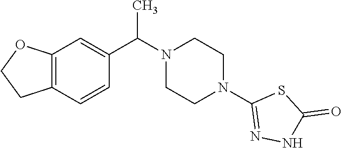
C(N1CCN(C2=NNC(=O)S2)CC1)(C)C1=CC2=C(C=C1)CCO2
